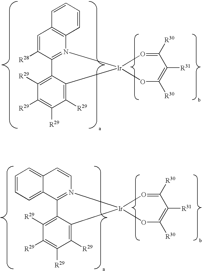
C1=CC=CC2=C1C=C([R28])C1=N2[Ir]2(C3=C([R29])C([R29])=C([R29])C([R29])=C13)OC([R30])=C([R31])C([R30])=O2.C1=CN2=C(C3=CC=CC=C13)C1=C([R29])C([R29])=C([R29])C([R29])=C1[Ir]21OC([R30])=C([R31])C([R30])=O1
